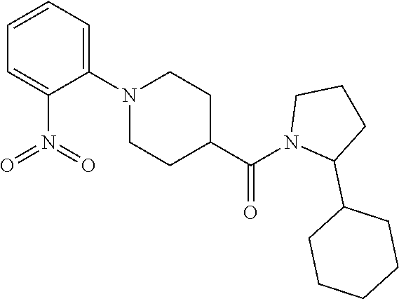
C1(N2CCC(C(N3C(C4CCCCC4)CCC3)=O)CC2)=CC=CC=C1N(=O)=O
